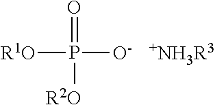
[R1O]P([O-])(=O)[R2O].[+NH3R3]
